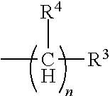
[R4]C(C)[R3]
